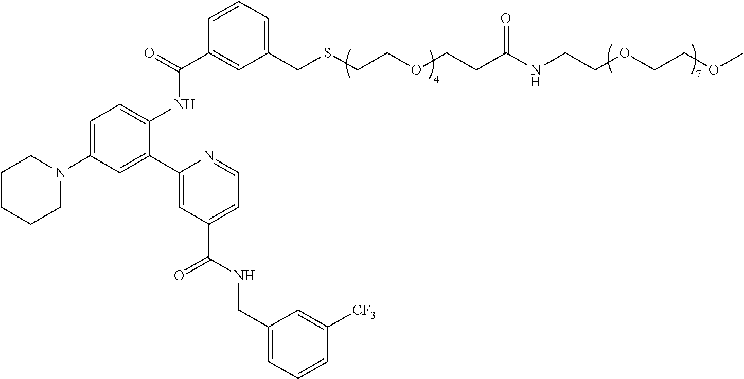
C1CCCN(C2=CC=C(NC(C3=CC(CSCCOCCC(NCCOCCOC)=O)=CC=C3)=O)C(C3=CC(C(NCC4=CC=CC([CF3])=C4)=O)=CC=N3)=C2)C1
